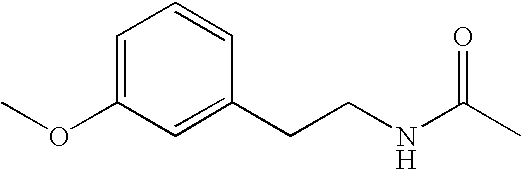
C1=C(OC)C=C(CCNC(C)=O)C=C1
